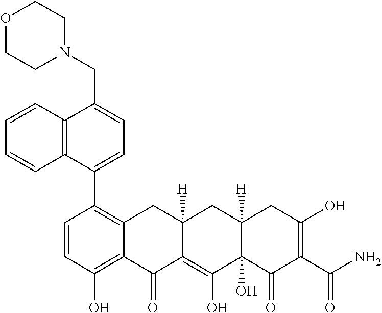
C1=CC(O)=C2C(=C1C1=CC=C(CN3CCOCC3)C3=C1C=CC=C3)CC1([H])C(=C(O)C3(O)C([H])(C1)CC(O)=C(C(N)=O)C3=O)C2=O
